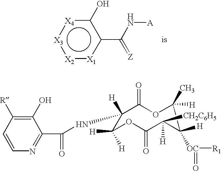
[X2]1:[X1]c(C(N[A])=[Z])c(O)[X4]:[X3]:1.C1([H])(NC(C2=NC=CC([R])=C2O)=O)C(=O)OC([H])(C)C([OC]([R1])=O)([H])C([H])([CH2C6H5])C(=O)OC1([H])[H]
